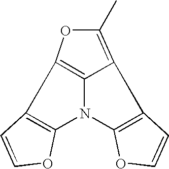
C12=C(N3C4=C(C=CO4)C4=C(C)OC1=C34)OC=C2
